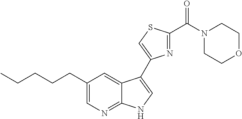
C1=C(CCCCC)C=C2C(=N1)NC=C2C1=CSC(C(N2CCOCC2)=O)=N1
